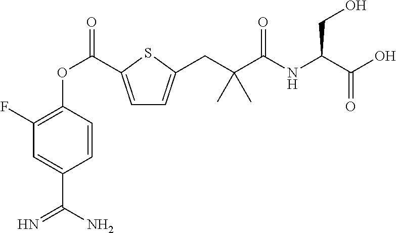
C1(F)=C(OC(=O)C2=CC=C(CC(C(NC(CO)C(=O)O)=O)(C)C)S2)C=CC(C(N)=N)=C1
